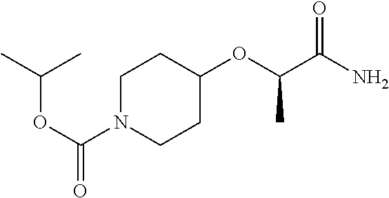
C1N(C(OC(C)C)=O)CCC(OC(C(N)=O)C)C1
